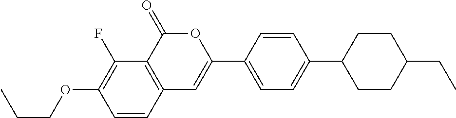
C12=C(C(=O)OC(C3=CC=C(C4CCC(CC)CC4)C=C3)=C1)C(F)=C(OCCC)C=C2
